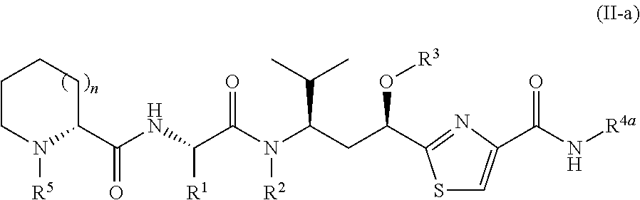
C1CN([R5])C(C(NC(C(N(C(CC(O[R3])C2=NC(C(N[R4a])=O)=CS2)C(C)C)[R2])=O)[R1])=O)CC1
